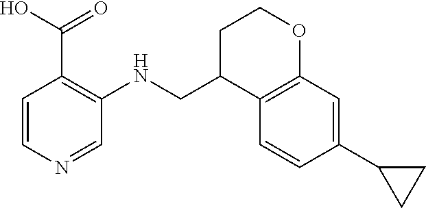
C1C(CNC2=C(C(O)=O)C=CN=C2)C2=C(OC1)C=C(C1CC1)C=C2
